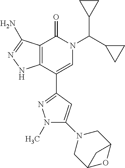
C12=C(C(C3=NN(C)C(N4CC5OC(C4)C5)=C3)=CN(C(C3CC3)C3CC3)C1=O)NN=C2N
